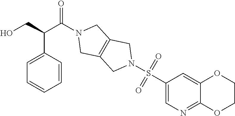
C1=CC(C(CO)C(N2CC3=C(C2)CN(S(C2=CN=C4C(=C2)OCCO4)(=O)=O)C3)=O)=CC=C1
